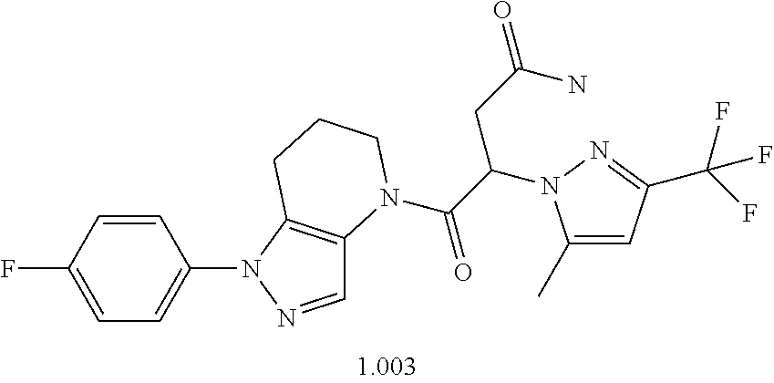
C1=NN(C2=CC=C(F)C=C2)C2=C1N(C(C(CC(N)=O)N1C(C)=CC(C(F)(F)F)=N1)=O)CCC2
